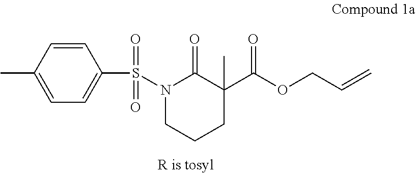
CC1=CC=C(S(N2CCCC(C(OCC=C)=O)(C)C2=O)(=O)=O)C=C1
